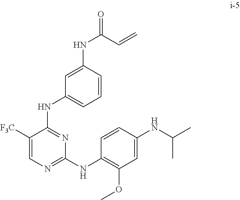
C1([F3C])=CN=C(NC2=C(OC)C=C(NC(C)C)C=C2)N=C1NC1=CC=CC(NC(=O)C=C)=C1
